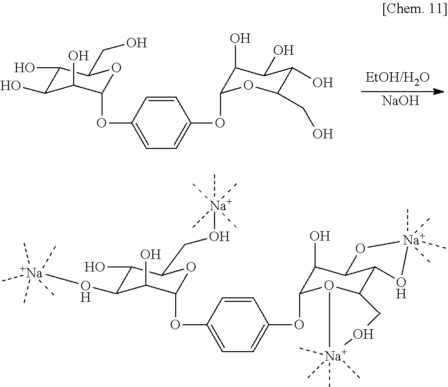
[NaOH].C1=CC(OC2C(O)C(O)C(O)C(CO)O2)=CC=C1OC1C(O)C(O)C(O)C(CO)O1.C1=CC(OC2C(O)C(O[Na](C)(C)(C)(C)C)C(O)C(CO[Na](C)(C)(C)(C)C)O2)=CC=C1OC1C(O)C2C(C3O1[Na](C)(C)(C)(C)OC3)O[Na](C)(C)(C)(C)O2
